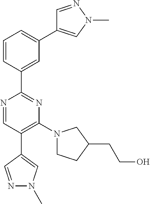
N1=CC(C2=CN(C)N=C2)=C(N2CCC(CCO)C2)N=C1C1=CC(C2=CN(C)N=C2)=CC=C1
